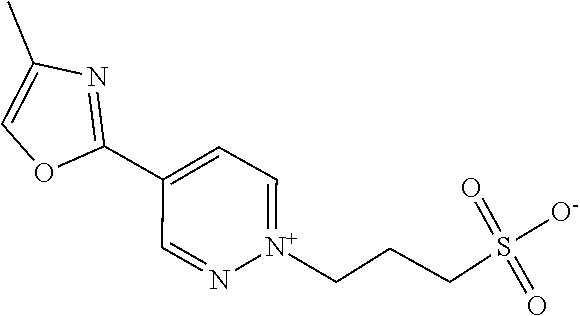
O1C(C2=CC=[N+](CCCS(=O)([O-])=O)N=C2)=NC(C)=C1
